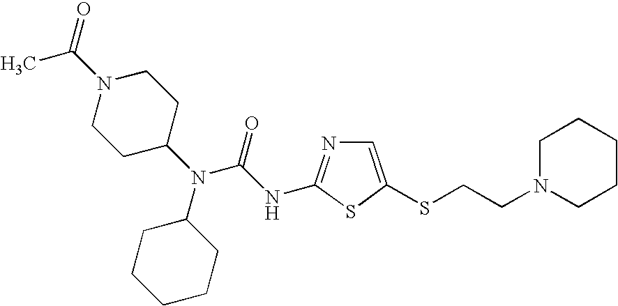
C1=C(SCCN2CCCCC2)SC(NC(N(C2CCN(C(C)=O)CC2)C2CCCCC2)=O)=N1
